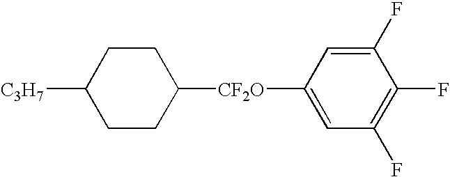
C1CC([CF2O]C2=CC(F)=C(F)C(F)=C2)CCC1[C3H7]
